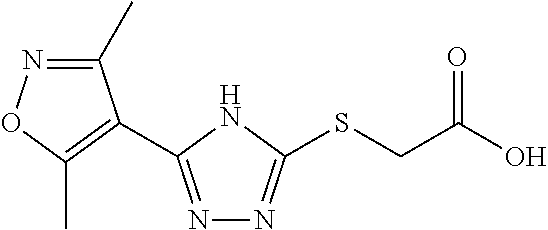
N1=C(C2=C(C)ON=C2C)NC(SCC(O)=O)=N1
